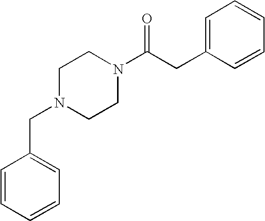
C(N1CCN(C(CC2=CC=CC=C2)=O)CC1)C1=CC=CC=C1
